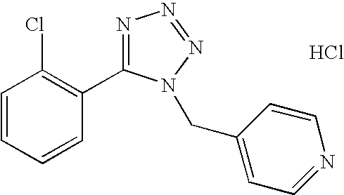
C1=CC=CC(C2=NN=NN2CC2=CC=NC=C2)=C1Cl.Cl
